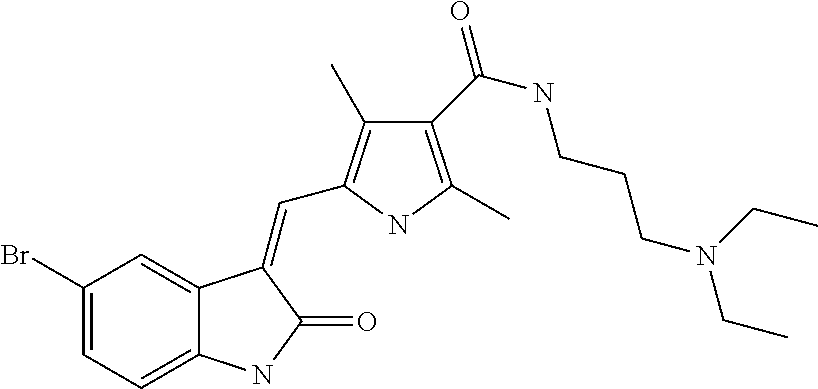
C1(Br)=CC=C2C(=C1)C(=CC1=C(C)C(C(NCCCN(CC)CC)=O)=C(C)N1)C(=O)N2
